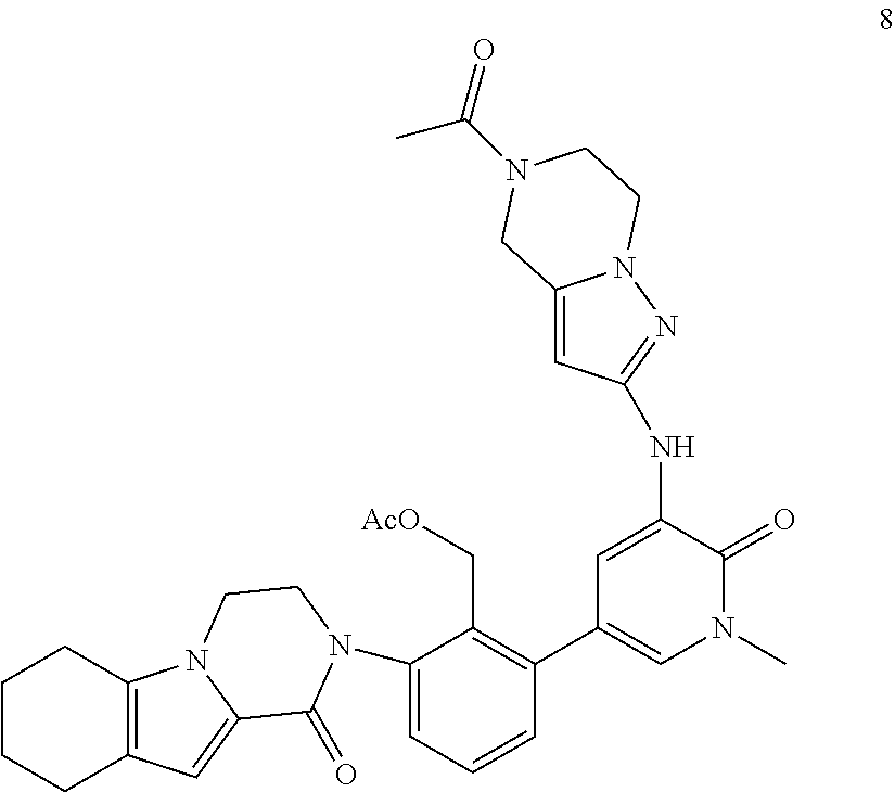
C1=C(N2C(=O)C3=CC4=C(CCCC4)N3CC2)C(C[AcO])=C(C2=CN(C)C(=O)C(NC3=NN4C(=C3)CN(C(C)=O)CC4)=C2)C=C1
